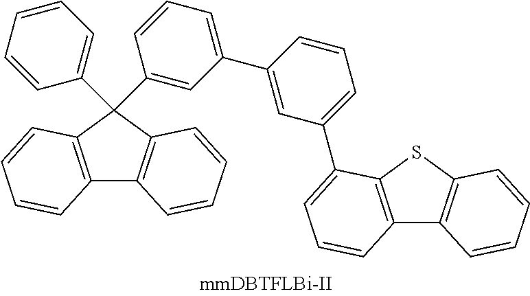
C12=C(C(C3=CC=CC=C3)(C3=CC(C4=CC(C5=CC=CC6=C5SC5=C6C=CC=C5)=CC=C4)=CC=C3)C3=C1C=CC=C3)C=CC=C2
